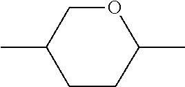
C1(C)CCC(C)OC1
